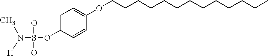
N(S(OC1=CC=C(OCCCCCCCCCCCCC)C=C1)(=O)=O)([H])C
